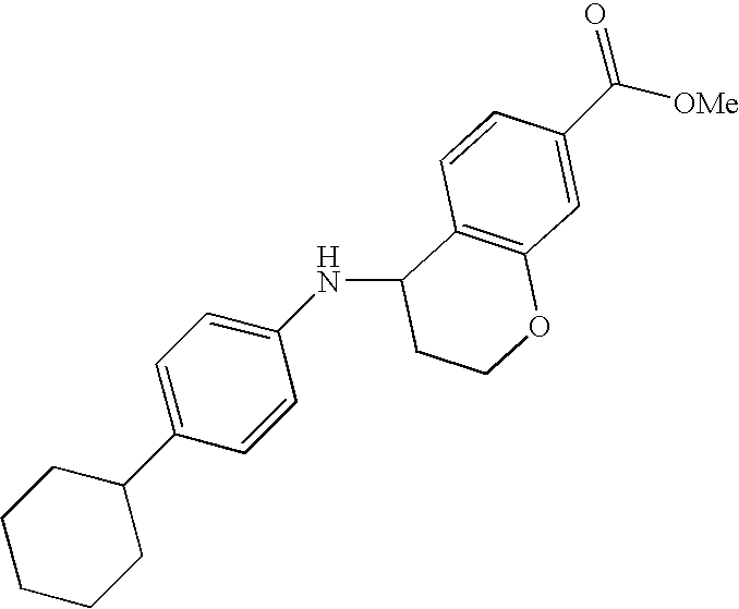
C12=C(C=CC(C([OMe])=O)=C1)C(NC1=CC=C(C3CCCCC3)C=C1)CCO2
